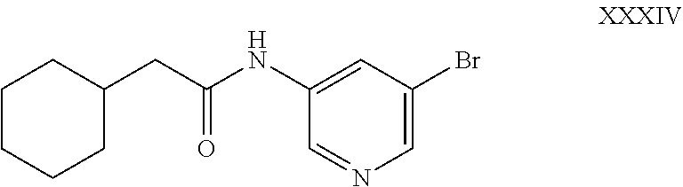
C1(NC(CC2CCCCC2)=O)=CC(Br)=CN=C1
